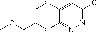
N1=C(Cl)C=C(OC)C(OCCOC)=N1
